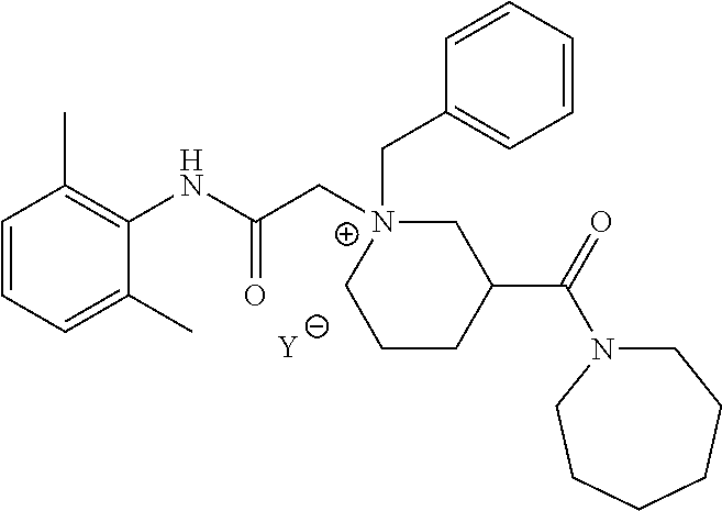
[Y].C1=CC=C(C)C(NC(C[N+]2(CC3=CC=CC=C3)CC(C(N3CCCCCC3)=O)CCC2)=O)=C1C
